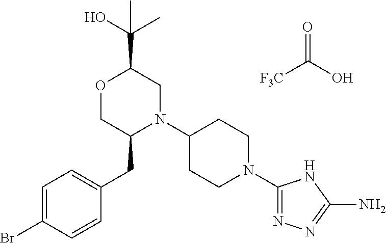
[F3C]C(O)=O.C1=C(Br)C=CC(CC2N(C3CCN(C4=NN=C(N)N4)CC3)CC(C(O)(C)C)OC2)=C1
